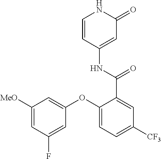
C1=CC(NC(=O)C2=CC([CF3])=CC=C2OC2=CC([MeO])=CC(F)=C2)=CC(=O)N1
